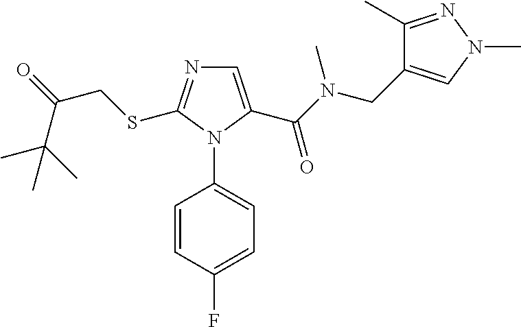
C1=C(C(N(CC2=CN(C)N=C2C)C)=O)N(C2=CC=C(F)C=C2)C(SCC(=O)C(C)(C)C)=N1
